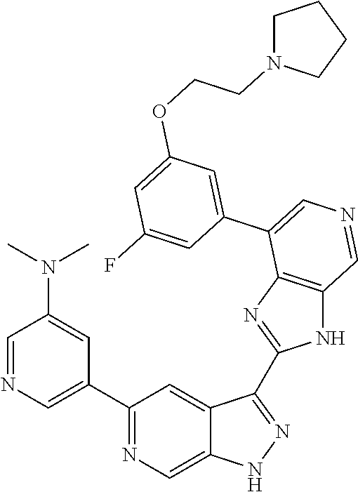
C1(C2=CN=CC(N(C)C)=C2)=NC=C2C(=C1)C(C1=NC3=C(N1)C=NC=C3C1=CC(OCCN3CCCC3)=CC(F)=C1)=NN2
